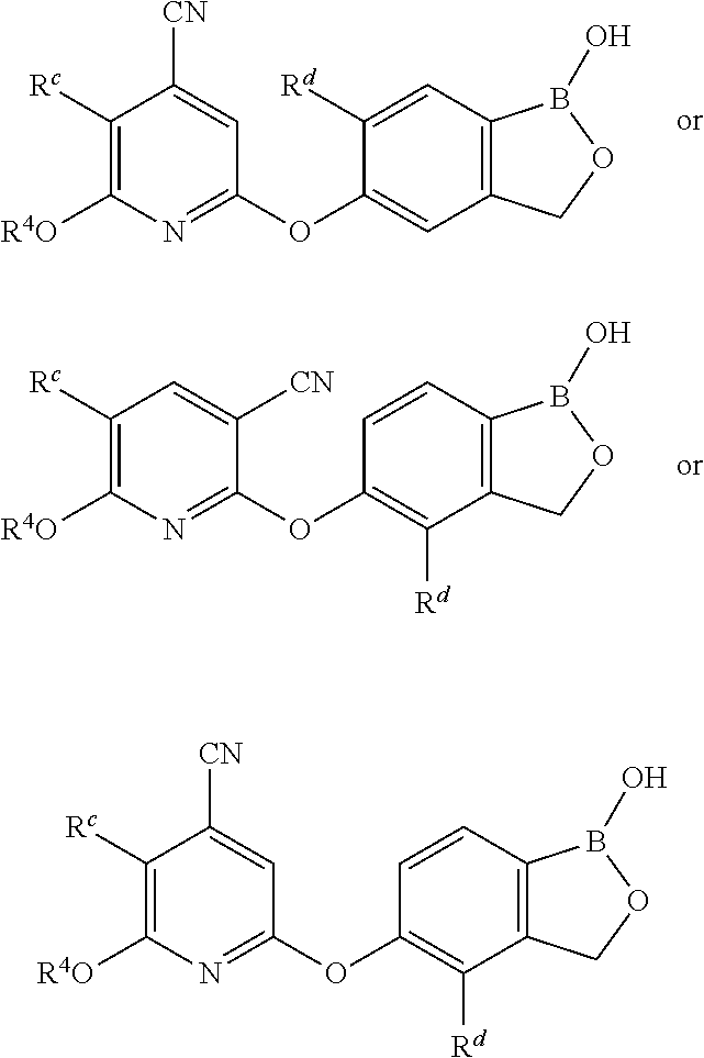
C1(OC2=NC([R4O])=C([Rc])C([CN])=C2)=CC2=C(C=C1[Rd])B(O)OC2.C1(OC2=NC([R4O])=C([Rc])C=C2[CN])=C([Rd])C2=C(C=C1)B(O)OC2.C1(OC2=NC([R4O])=C([Rc])C([CN])=C2)=C([Rd])C2=C(C=C1)B(O)OC2
